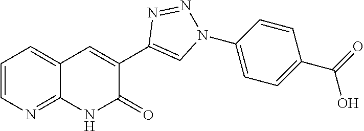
C12=NC=CC=C1C=C(C1=CN(C3=CC=C(C(=O)O)C=C3)N=N1)C(=O)N2
